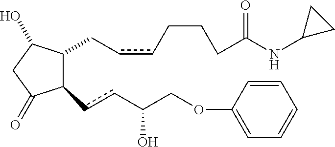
C1(O)CC(=O)C(ccC(COC2=CC=CC=C2)O)C1CccCCCC(NC1CC1)=O
